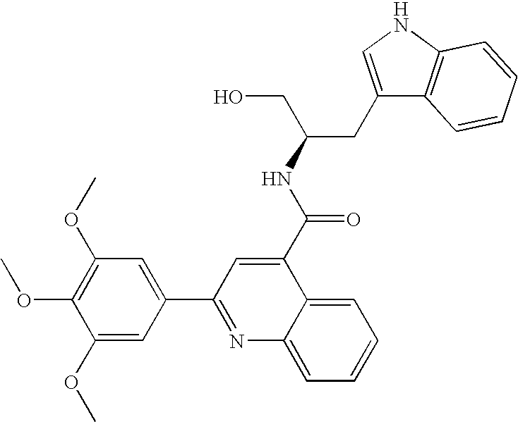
C1(OC)=CC(C2=NC3=CC=CC=C3C(C(NC(CC3=CNC4=C3C=CC=C4)CO)=O)=C2)=CC(OC)=C1OC
